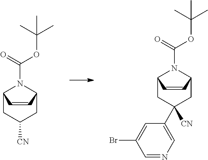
C12CC([CN])CC(N1C(OC(C)(C)C)=O)C=C2.C12CC([CN])(C3=CN=CC(Br)=C3)CC(N1C(OC(C)(C)C)=O)C=C2
